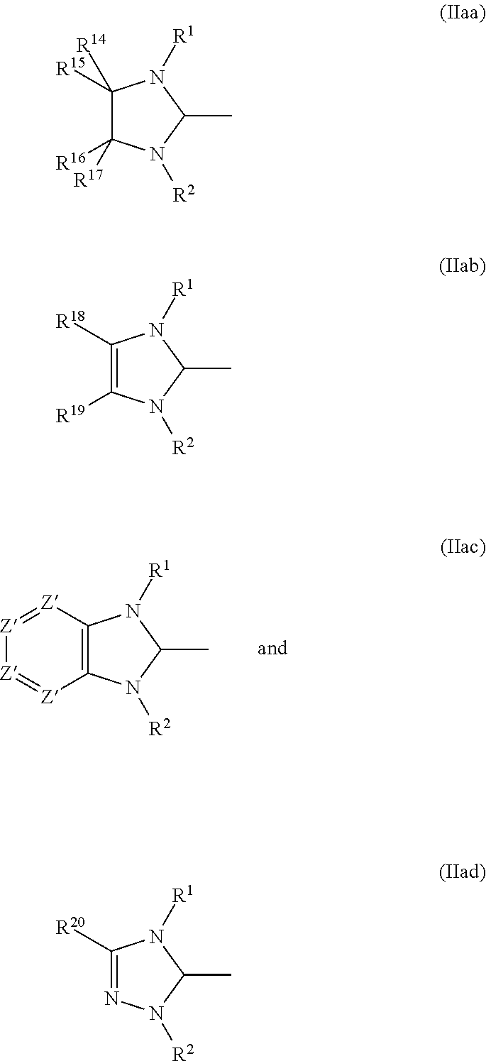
C12=C(N([R2])C(C)N1[R1])[Z]=[Z][Z]=[Z]2.C1([R15])([R14])C([R16])([R17])N([R2])C(C)N1[R1].C1([R18])=C([R19])N([R2])C(C)N1[R1].C1([R20])=NN([R2])C(C)N1[R1]
